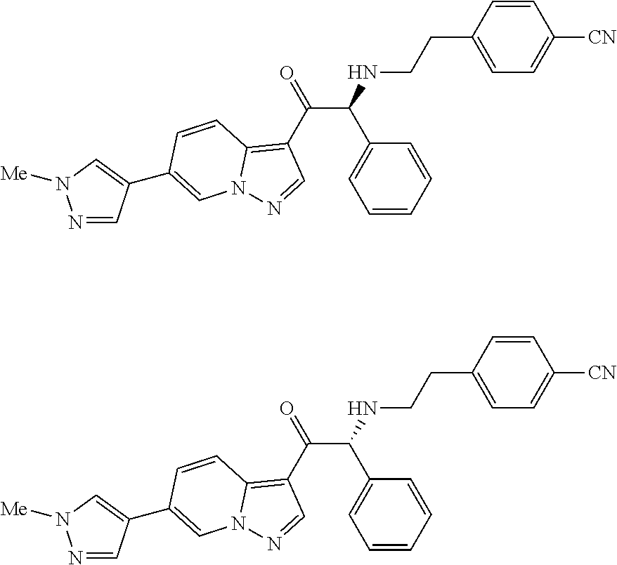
C(C(NCCC1=CC=C([CN])C=C1)C1=CC=CC=C1)(C1=C2N(N=C1)C=C(C1=CN([Me])N=C1)C=C2)=O.C(C(NCCC1=CC=C([CN])C=C1)C1=CC=CC=C1)(C1=C2N(N=C1)C=C(C1=CN([Me])N=C1)C=C2)=O
